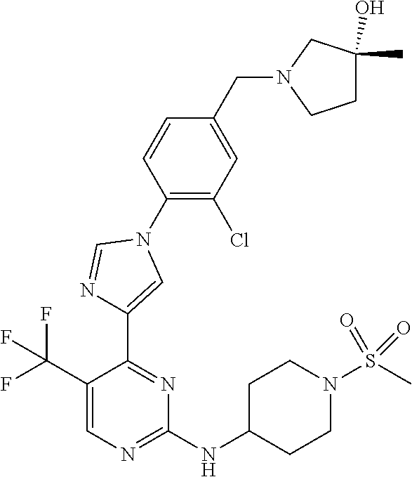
C1(C(F)(F)F)=CN=C(NC2CCN(S(C)(=O)=O)CC2)N=C1C1=CN(C2=C(Cl)C=C(CN3CCC(C)(O)C3)C=C2)C=N1
